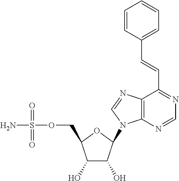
C1(O)C(O)C(N2C3=C(C(C=CC4=CC=CC=C4)=NC=N3)N=C2)OC1COS(N)(=O)=O
